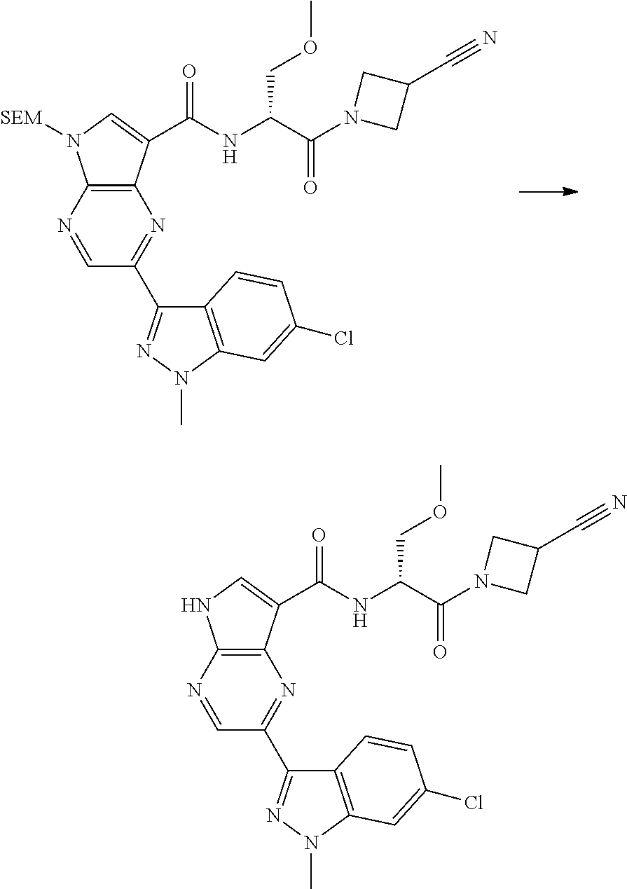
C12=C(N=CC(C3=NN(C)C4=C3C=CC(Cl)=C4)=N1)N([SEM])C=C2C(NC(C(N1CC(C#N)C1)=O)COC)=O.C12=C(N=CC(C3=NN(C)C4=C3C=CC(Cl)=C4)=N1)NC=C2C(NC(C(N1CC(C#N)C1)=O)COC)=O
